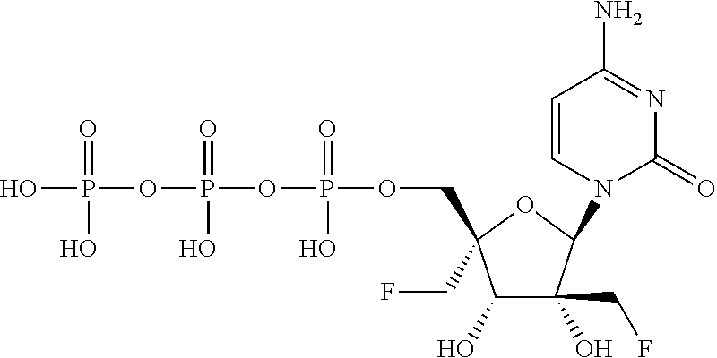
OP(=O)(OP(=O)(O)OP(=O)(O)OCC1(CF)C(O)C(O)(CF)C(N2C(=O)N=C(N)C=C2)O1)O
